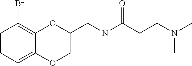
C1=CC=C2C(=C1Br)OC(CNC(CCN(C)C)=O)CO2
